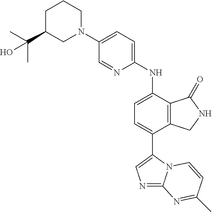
C1C(C(C)(C)O)CN(C2=CC=C(NC3=CC=C(C4=CN=C5N4C=CC(C)=N5)C4=C3C(=O)NC4)N=C2)CC1
